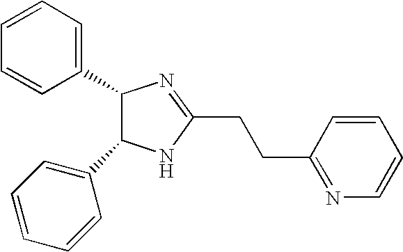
C1=CC=C(C2C(C3=CC=CC=C3)NC(CCC3=NC=CC=C3)=N2)C=C1
